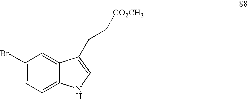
C1(Br)=CC=C2C(=C1)C(CC[CO2CH3])=CN2
